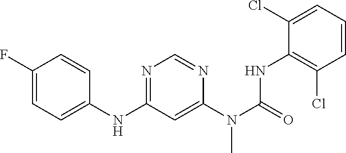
C1(F)=CC=C(NC2=NC=NC(N(C(NC3=C(Cl)C=CC=C3Cl)=O)C)=C2)C=C1
